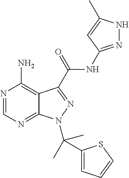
N1=CN=C2C(=C1N)C(C(=O)NC1=NNC(C)=C1)=NN2C(C1=CC=CS1)(C)C
